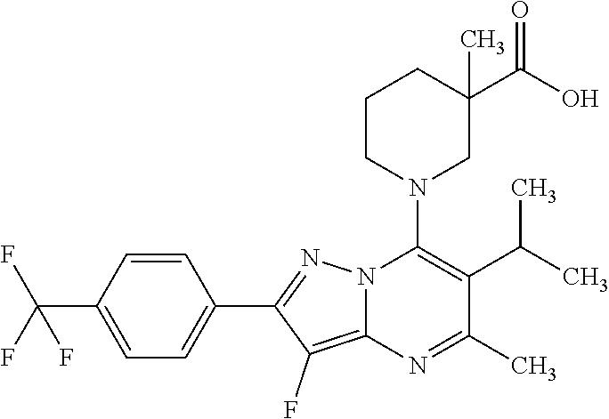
C1=CC(C(F)(F)F)=CC=C1C1=NN2C(=C1F)N=C(C)C(C(C)C)=C2N1CC(C(O)=O)(C)CCC1
